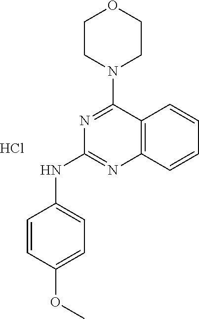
C12=C(C=CC=C1)N=C(NC1=CC=C(OC)C=C1)N=C2N1CCOCC1.Cl
